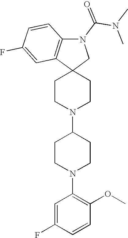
C1CN(C2CCN(C3=C(OC)C=CC(F)=C3)CC2)CCC12CN(C(N(C)C)=O)C1=C2C=C(F)C=C1
